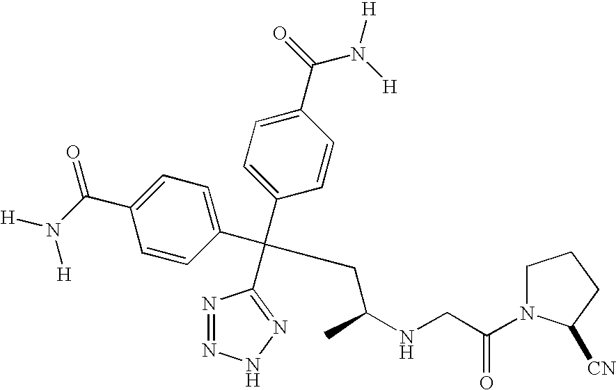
N1=NNN=C1C(CC(NCC(=O)N1CCCC1[CN])C)(C1=CC=C(C(=O)N([H])[H])C=C1)C1=CC=C(C(N([H])[H])=O)C=C1
